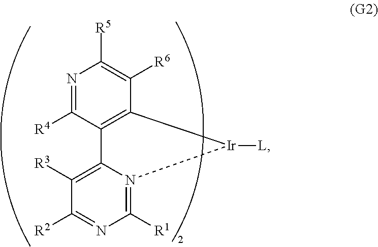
N1=C([R4])C2=C(C([R6])=C1[R5])[Ir]([L])N1=C([R1])N=C([R2])C([R3])=C21
